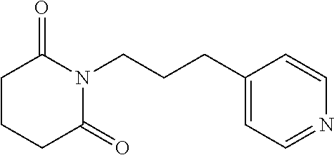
C1CCC(=O)N(CCCC2=CC=NC=C2)C1=O
